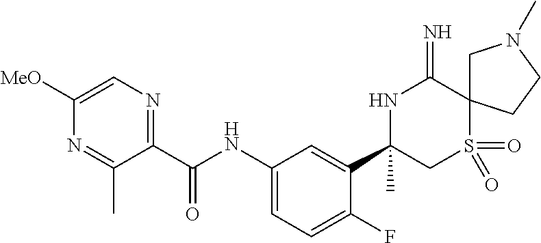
C1(C(NC2=CC=C(F)C(C3(C)CS(=O)(=O)C4(C(=N)N3)CN(C)CC4)=C2)=O)=NC=C([MeO])N=C1C
